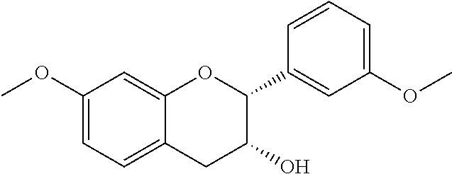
C1=C(OC)C=C2C(=C1)CC(O)C(C1=CC(OC)=CC=C1)O2
